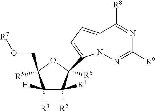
N1=C([R8])C2=CC=C(C3([R6])C([R1])([R2])C([H])([R3])C(CO[R7])([R5])O3)N2N=C1[R9]
